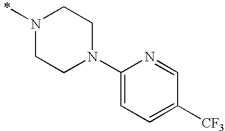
N1(C)CCN(C2=CC=C([CF3])C=N2)CC1
